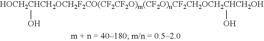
[HOCH2CHCH2OCH2F2CO(CF2CF2O)m(CF2O)nCF2CH2OCH2CHCH2OH](O)O
